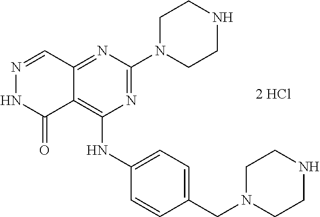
C12=NC(N3CCNCC3)=NC(NC3=CC=C(CN4CCNCC4)C=C3)=C1C(=O)NN=C2.[2 HCl]
